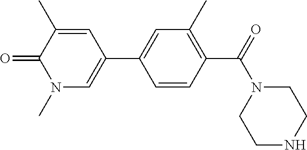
O=C1C(C)=CC(C2=CC(C)=C(C(N3CCNCC3)=O)C=C2)=CN1C
